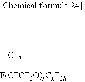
[F(CFCF2O)fChF2h](C)[CF3]
